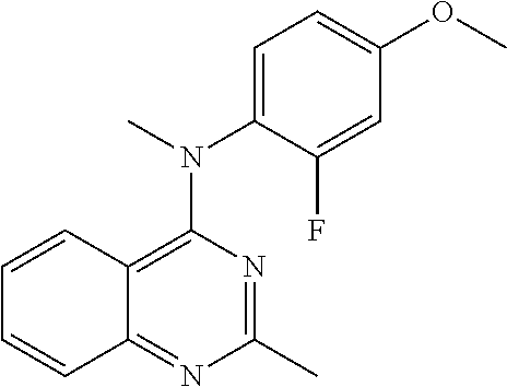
C1=C(N(C2=C3C(=NC(C)=N2)C=CC=C3)C)C(F)=CC(OC)=C1
